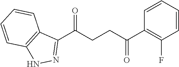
C1(C(CCC(C2=C(F)C=CC=C2)=O)=O)=NNC2=C1C=CC=C2
